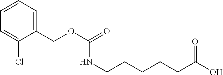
C1(COC(=O)NCCCCCC(O)=O)=CC=CC=C1Cl
